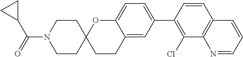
C1CN(C(=O)C2CC2)CCC12CCC1=CC(C3=C(Cl)C4=C(C=C3)C=CC=N4)=CC=C1O2
